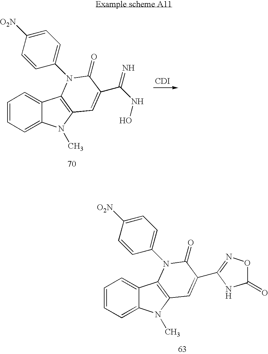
[CDI].C1=CC=C2C(=C1)C1=C(N2C)C=C(C(NO)=N)C(=O)N1C1=CC=C([O2N])C=C1.C1=CC=C2C(=C1)C1=C(N2C)C=C(C2=NOC(=O)N2)C(=O)N1C1=CC=C([O2N])C=C1
